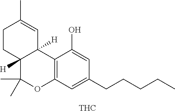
C1CC2([H])C([H])(C=C1C)C1=C(OC2(C)C)C=C(CCCCC)C=C1O.[THC]
